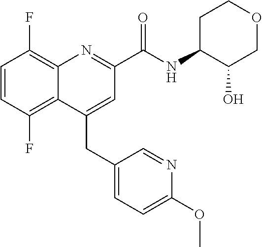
C(C1=CC(C(NC2C(O)COCC2)=O)=NC2=C(F)C=CC(F)=C12)C1=CC=C(OC)N=C1
